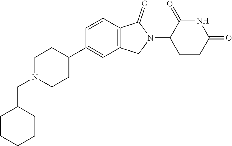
C1N(CC2CCCCC2)CCC(C2=CC3=C(C=C2)C(=O)N(C2CCC(=O)NC2=O)C3)C1
